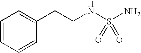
C(CNS(N)(=O)=O)C1=CC=CC=C1
